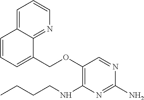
C1(OCC2=CC=CC3=CC=CN=C23)=C(NCCCC)N=C(N)N=C1
